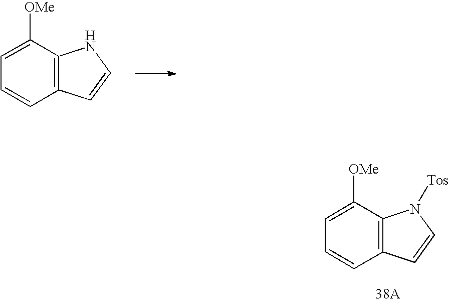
C1=C([OMe])C2=C(C=C1)C=CN2.C1=C([OMe])C2=C(C=C1)C=CN2[Tos]
